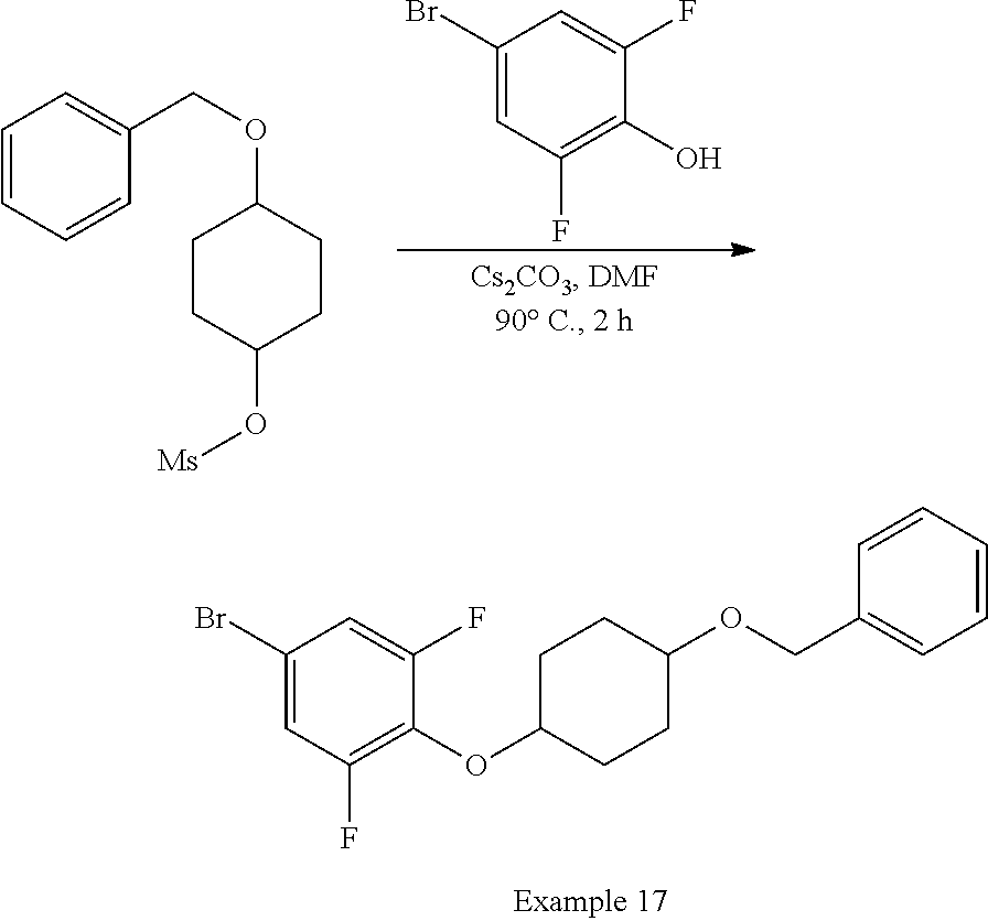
C1=CC=CC(COC2CCC(O[Ms])CC2)=C1.C1(Br)=CC(F)=C(O)C(F)=C1.C1(Br)=CC(F)=C(OC2CCC(OCC3=CC=CC=C3)CC2)C(F)=C1
